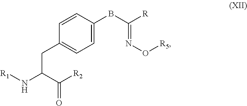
[R1]NC(C([R2])=O)CC1=CC=C(BC([R])=NO[R5])C=C1
